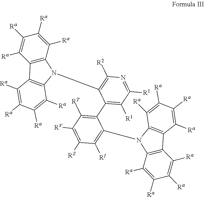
C12=C(C([Ra])=C([Ra])C([Ra])=C1[Ra])N(C1=C([R2])N=C([R1])C([R1])=C1C1=C([RT])C([RV])=C([RZ])C([RI])=C1N1C3=C(C4=C1C([Ra])=C([Ra])C([Ra])=C4[Ra])C([Ra])=C([Ra])C([Ra])=C3[Ra])C1=C2C([Ra])=C([Ra])C([Ra])=C1[Ra]
